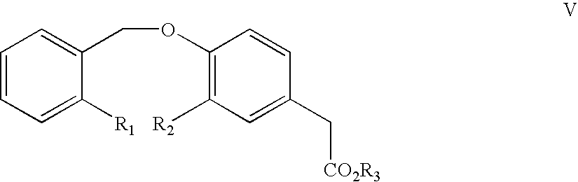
C1=CC=C([R1])C(COC2=C([R2])C=C(C[CO2R3])C=C2)=C1
